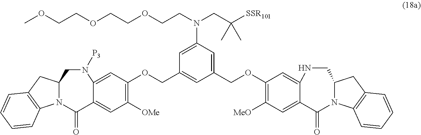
C1(COC2=C([MeO])C=C3C(=C2)NCC2N(C3=O)C3=C(C2)C=CC=C3)=CC(N(CCOCCOCCOC)CC([SSR101])(C)C)=CC(COC2=C([OMe])C=C3C(=C2)N([P3])CC2N(C3=O)C3=C(C2)C=CC=C3)=C1
